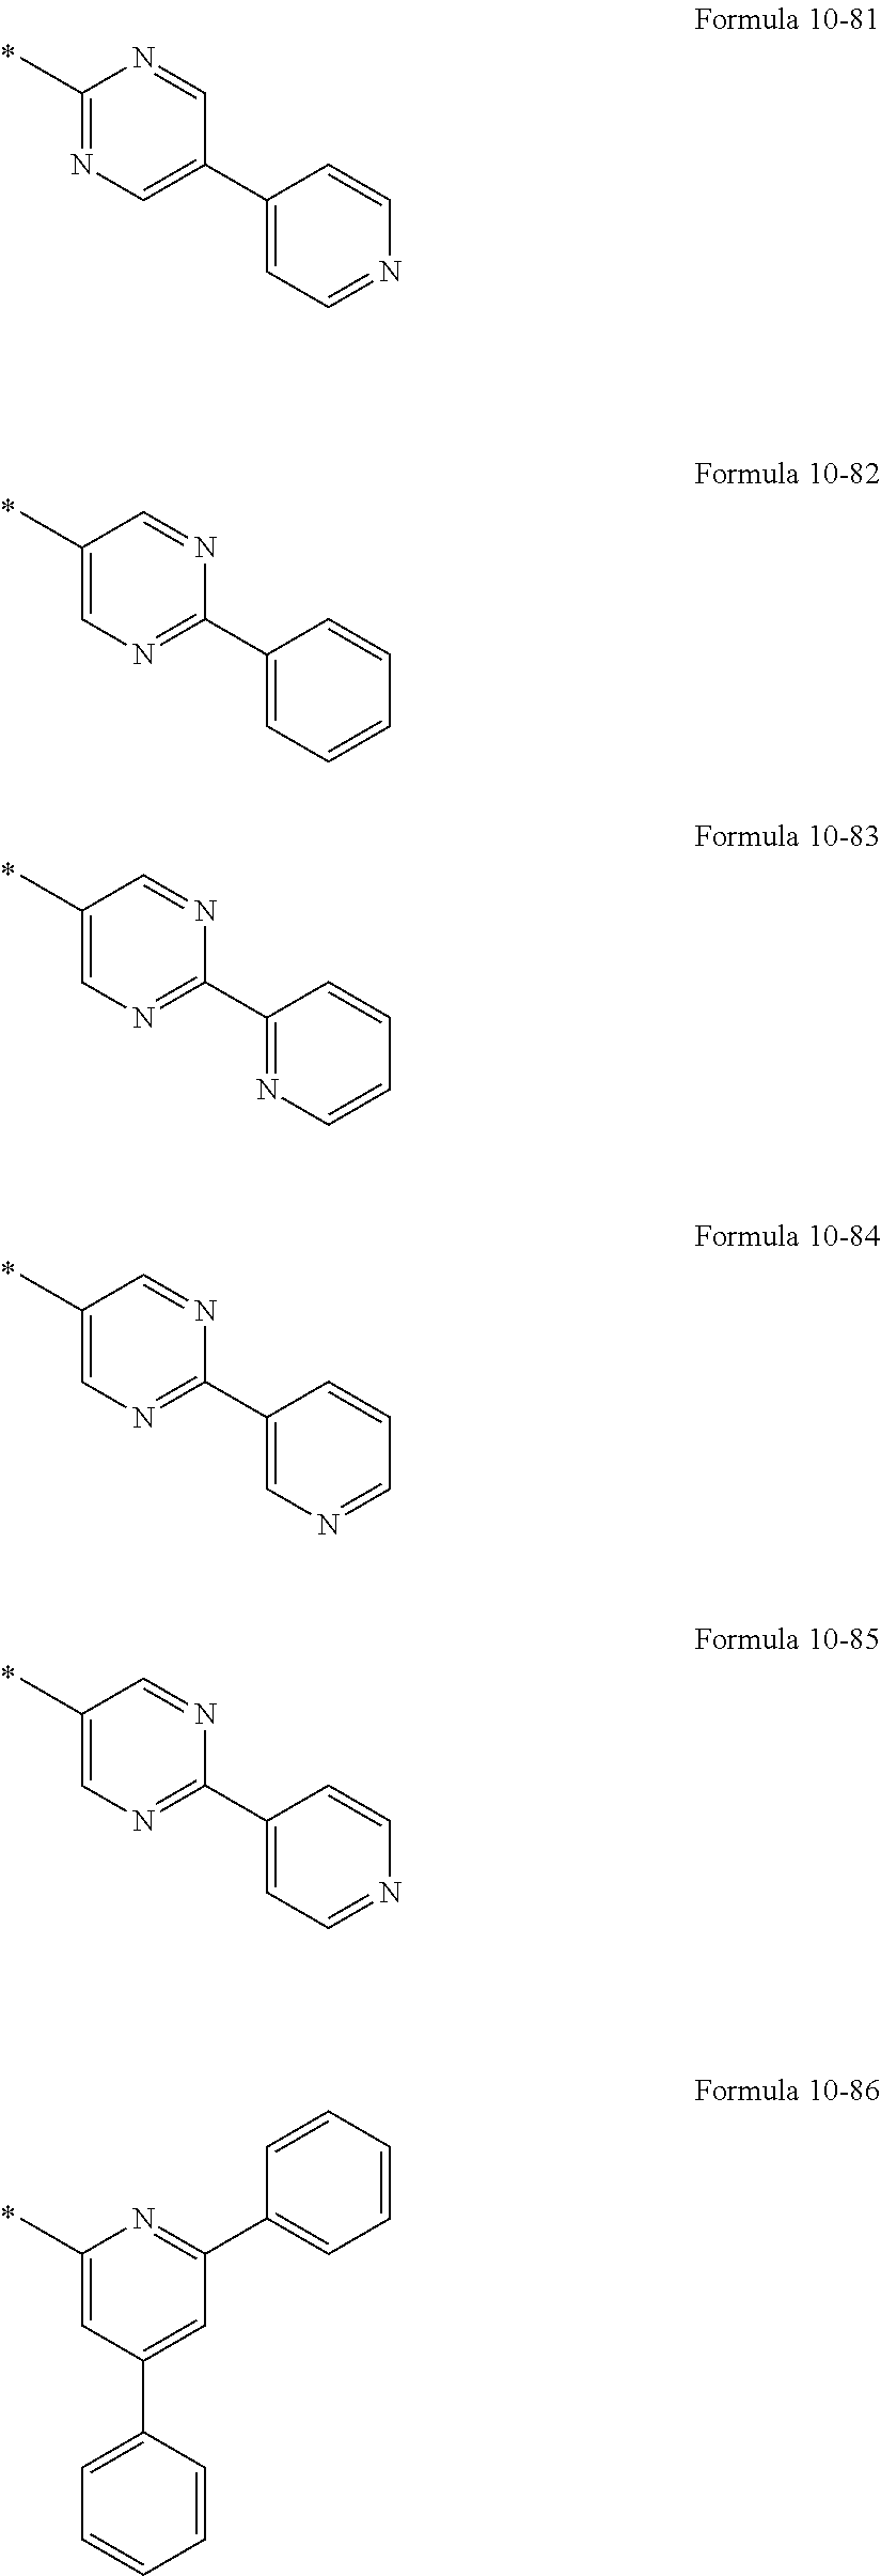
C1(C)=NC=C(C2=CC=NC=C2)C=N1.C1(C)=CN=C(C2=CC=CC=C2)N=C1.C1(C)=CN=C(C2=NC=CC=C2)N=C1.C1(C)=CN=C(C2=CN=CC=C2)N=C1.C1(C)=CN=C(C2=CC=NC=C2)N=C1.C1(C)=CC(C2=CC=CC=C2)=CC(C2=CC=CC=C2)=N1
